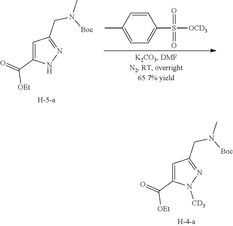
C1=CC(C)=CC=C1S([OCD3])(=O)=O.C1=C(C(=O)[OEt])NN=C1CN([Boc])C.C1=C(C(=O)[OEt])N([CD3])N=C1CN([Boc])C
